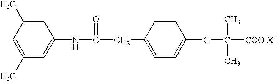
C1=C(C)C=C(NC(CC2=CC=C(OC(C)(C)[COO-X+])C=C2)=O)C=C1C
